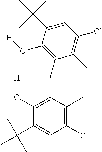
C1(O[H])=C(CC2=C(O[H])C(C(C)(C)C)=CC(Cl)=C2C)C(C)=C(Cl)C=C1C(C)(C)C
